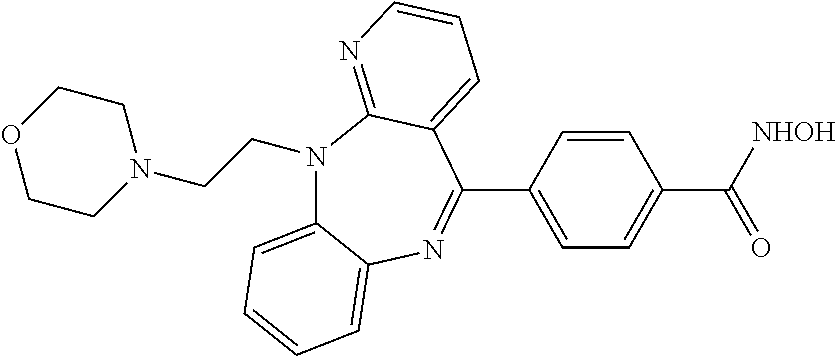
N1(CCN2CCOCC2)C2=CC=CC=C2N=C(C2=CC=C(C([NHOH])=O)C=C2)C2=CC=CN=C12
